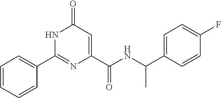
C1=CC=CC(C2=NC(C(=O)NC(C3=CC=C(F)C=C3)C)=CC(=O)N2)=C1
